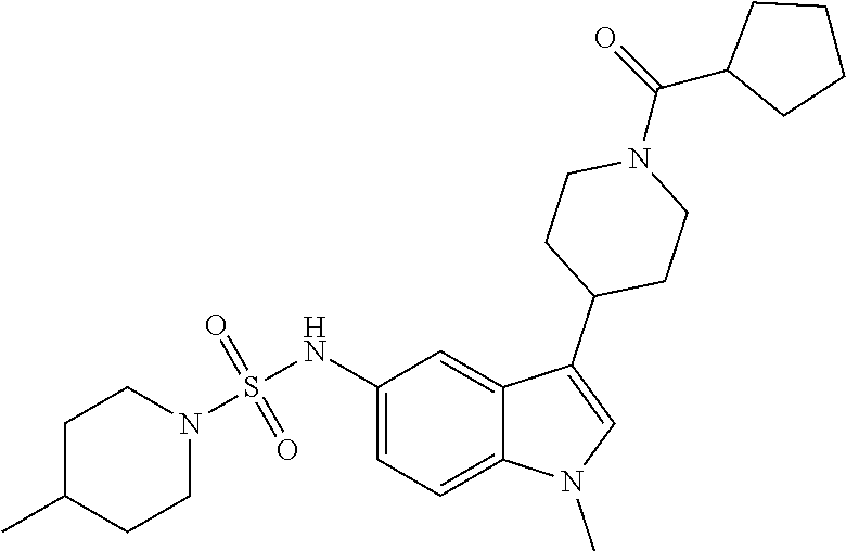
C1(NS(N2CCC(C)CC2)(=O)=O)=CC=C2C(=C1)C(C1CCN(C(C3CCCC3)=O)CC1)=CN2C
